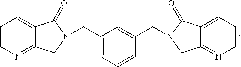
C1=C(CN2CC3=NC=CC=C3C2=O)C=C(CN2CC3=NC=CC=C3C2=O)C=C1
